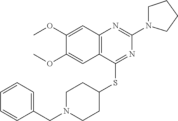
C12=C(C(SC3CCN(CC4=CC=CC=C4)CC3)=NC(N3CCCC3)=N1)C=C(OC)C(OC)=C2
